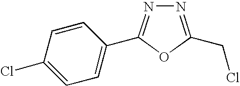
N1=C(CCl)OC(C2=CC=C(Cl)C=C2)=N1
